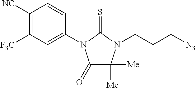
C1(=O)C([Me])([Me])N(CCC[N3])C(=S)N1C1=CC([F3C])=C([NC])C=C1
